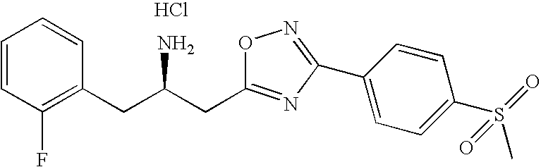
C1=CC(F)=C(CC(CC2=NC(C3=CC=C(S(=O)(C)=O)C=C3)=NO2)N)C=C1.Cl
